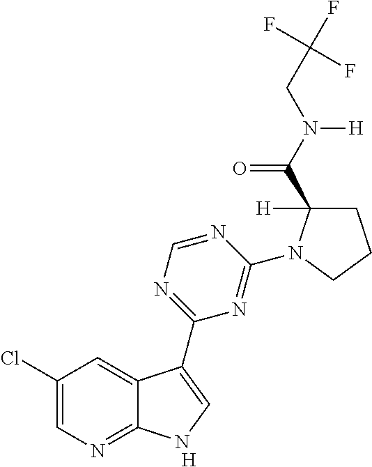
[H].N1=CN=C(C2=CNC3=NC=C(Cl)C=C32)N=C1N1C([H])(C(N(CC(F)(F)F)[H])=O)CCC1
